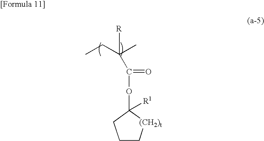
C(C(OC1([R1])[(CH2)t]CCC1)=O)(CC)(C)[R]
